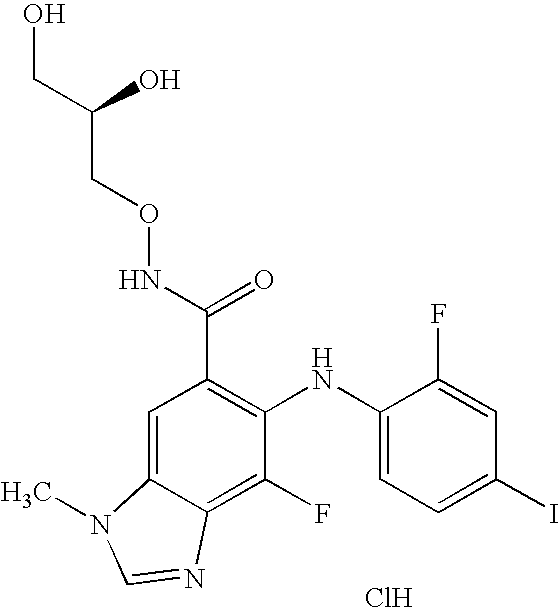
C1(C(NOCC(CO)O)=O)=C(NC2=CC=C(I)C=C2F)C(F)=C2C(=C1)N(C)C=N2.Cl
